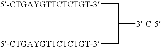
C([5-CTGAYGTTCTCTGT-3])C([3-C-5])C[5-CTGAYGTTCTCTGT-3]
